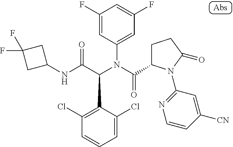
C1(NC(C(N(C(=O)C2CCC(=O)N2C2=NC=CC([CN])=C2)C2=CC(F)=CC(F)=C2)C2=C(Cl)C=CC=C2Cl)=O)CC(F)(F)C1
